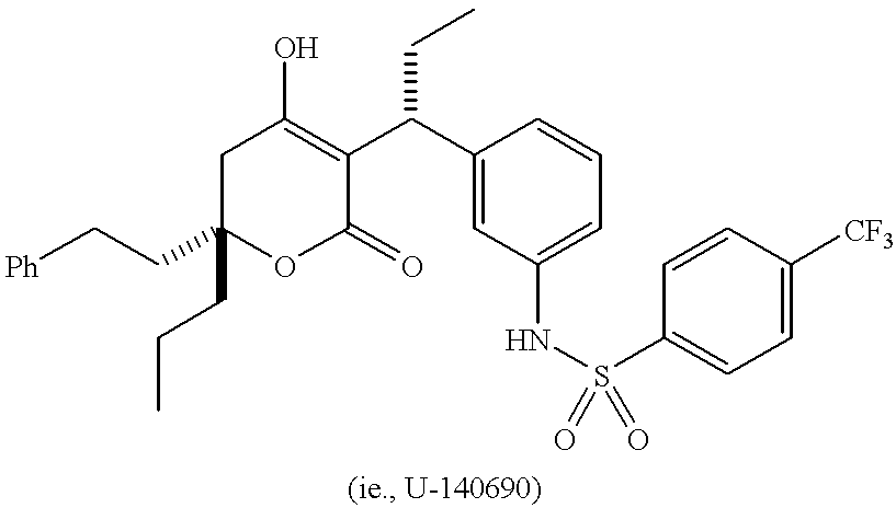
C(C1(CCC)OC(=O)C(C(C2=CC(NS(C3=CC=C([CF3])C=C3)(=O)=O)=CC=C2)CC)=C(O)C1)C[Ph]
